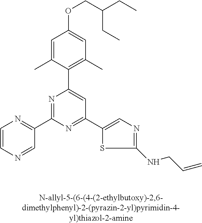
C1=C(C)C(C2=CC(C3=CN=C(NCC=C)S3)=NC(C3=NC=CN=C3)=N2)=C(C)C=C1OCC(CC)CC
